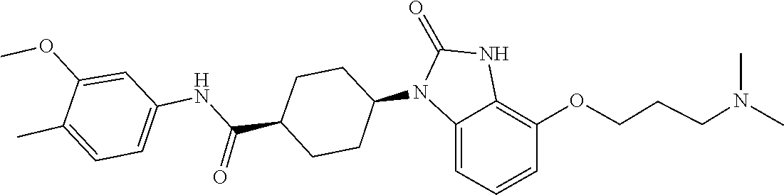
N(CCCOC1=C2NC(=O)N(C3CCC(C(NC4=CC=C(C)C(OC)=C4)=O)CC3)C2=CC=C1)(C)C
